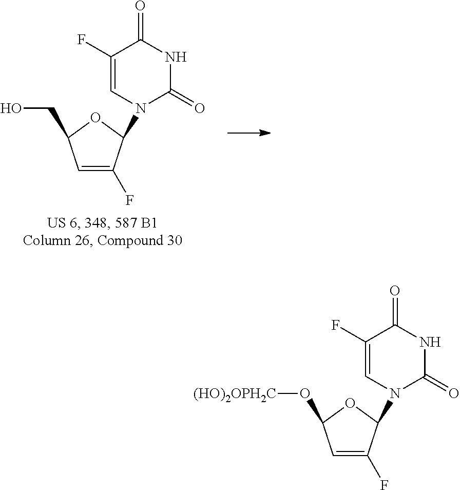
C1=C(F)C(N2C(=O)NC(=O)C(F)=C2)OC1CO.C1=C(F)C(N2C(=O)NC(=O)C(F)=C2)OC1O[(HO)2OPH2C]
